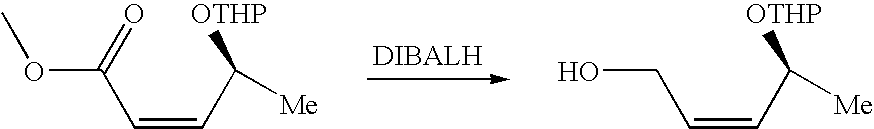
COC(C=CC([OTHP])[Me])=O.OCC=CC([OTHP])[Me]
